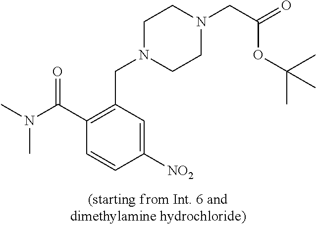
C1([NO2])=CC(CN2CCN(CC(=O)OC(C)(C)C)CC2)=C(C(N(C)C)=O)C=C1
